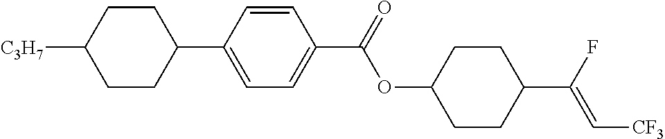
C1CC(C2=CC=C(C(OC3CCC(C(F)=C[CF3])CC3)=O)C=C2)CCC1[C3H7]
